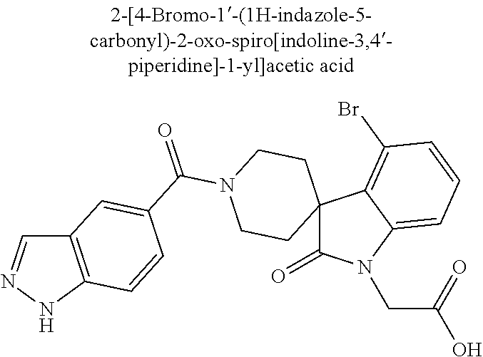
C1=NNC2=C1C=C(C(N1CCC3(CC1)C(=O)N(CC(=O)O)C1=CC=CC(Br)=C31)=O)C=C2
